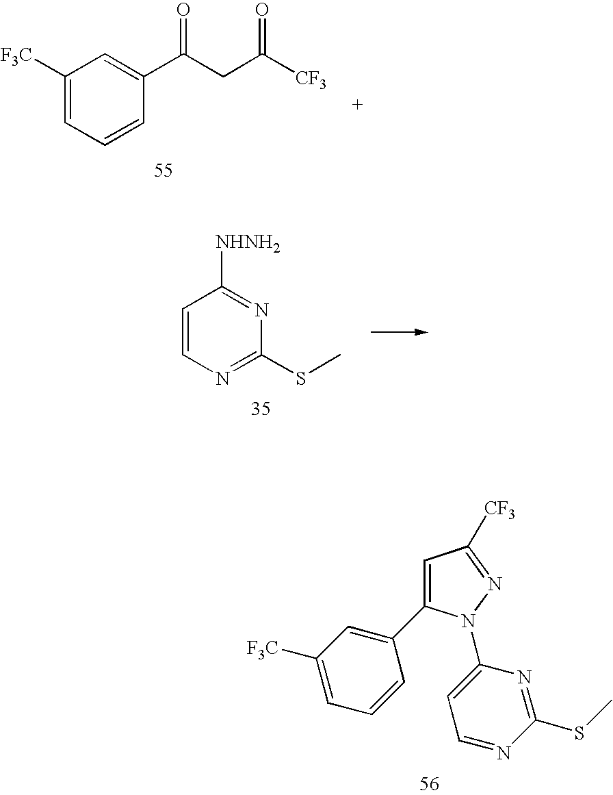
C1([F3C])=CC=CC(C(CC([CF3])=O)=O)=C1.C1=CN=C(SC)N=C1[NHNH2].C1=C(C2=CC([F3C])=CC=C2)N(C2=CC=NC(SC)=N2)N=C1[CF3]
